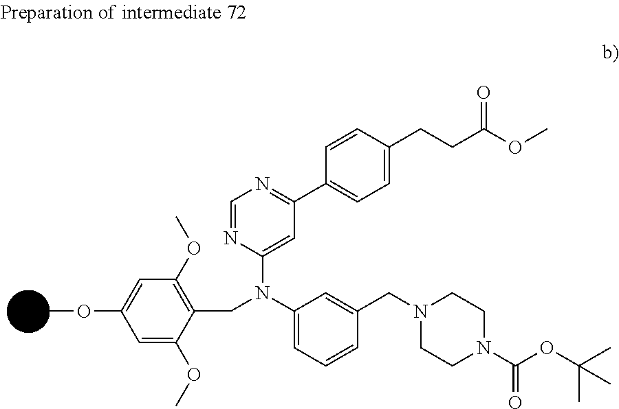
COC1=CC(OC)=C(CN(C2=CC=CC(CN3CCN(C(OC(C)(C)C)=O)CC3)=C2)C2=CC(C3=CC=C(CCC(OC)=O)C=C3)=NC=N2)C(OC)=C1
